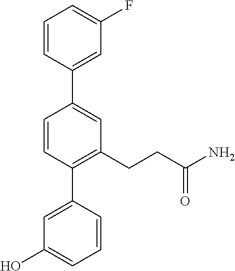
C1=CC(C2=CC(CCC(N)=O)=C(C3=CC(O)=CC=C3)C=C2)=CC(F)=C1
